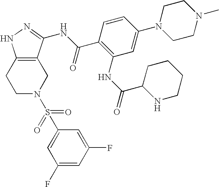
C1N(S(=O)(=O)C2=CC(F)=CC(F)=C2)CC2=C(C1)NN=C2NC(C1=C(NC(=O)C2NCCCC2)C=C(N2CCN(C)CC2)C=C1)=O
